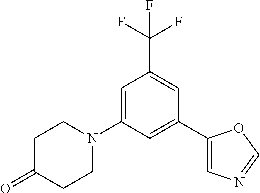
C1=C(N2CCC(=O)CC2)C=C(C2=CN=CO2)C=C1C(F)(F)F
